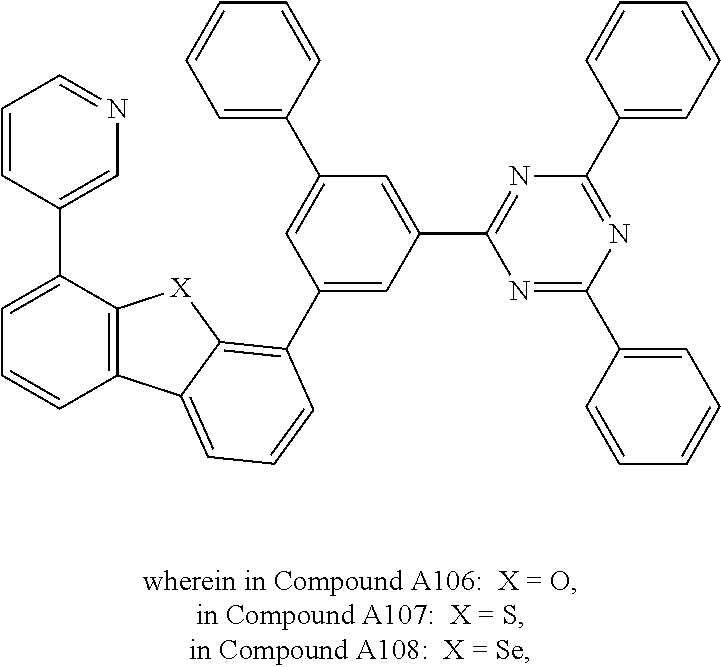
C1=CC2=C(C(C3=CN=CC=C3)=C1)[X]C1=C(C3=CC(C4=NC(C5=CC=CC=C5)=NC(C5=CC=CC=C5)=N4)=CC(C4=CC=CC=C4)=C3)C=CC=C21
